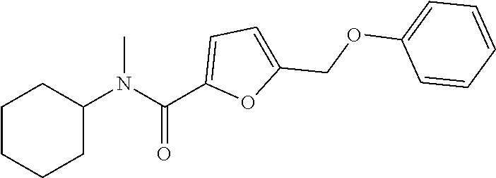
C1CCCC(N(C(C2=CC=C(COC3=CC=CC=C3)O2)=O)C)C1
